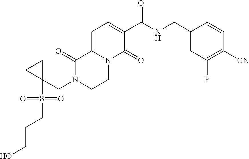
C1(C(NCC2=CC(F)=C([CN])C=C2)=O)=CC=C2N(C1=O)CCN(CC1(S(CCCO)(=O)=O)CC1)C2=O
